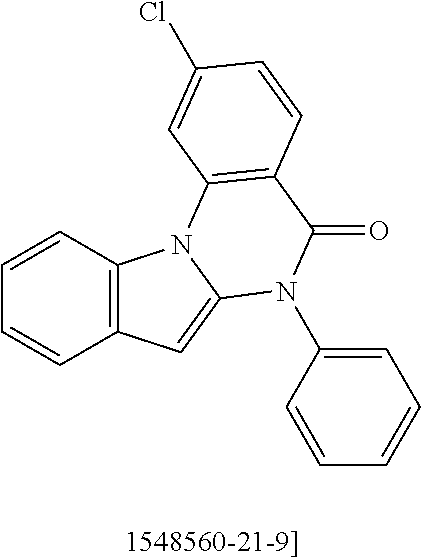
C1=CC2=C(C=C1)C=C1N2C2=C(C(=O)N1C1=CC=CC=C1)C=CC(Cl)=C2
